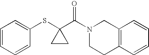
C1=CC=CC(SC2(C(N3CCC4=C(C3)C=CC=C4)=O)CC2)=C1
